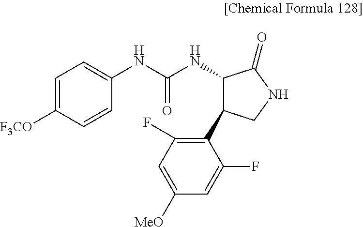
C1=C([F3CO])C=CC(NC(=O)NC2C(C3=C(F)C=C([MeO])C=C3F)CNC2=O)=C1
